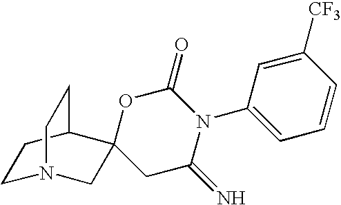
C1N2CC3(C(C1)CC2)CC(=N)N(C1=CC=CC([CF3])=C1)C(=O)O3
